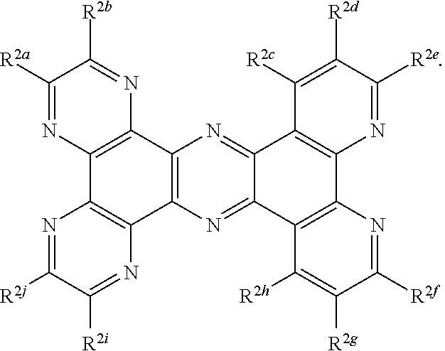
C1([R2a])=NC2=C(N=C1[R2b])C1=C(C3=C2N=C([R2j])C([R2i])=N3)N=C2C(=N1)C1=C(C3=C2C([R2h])=C([R2g])C([R2f])=N3)N=C([R2e])C([R2d])=C1[R2c]
